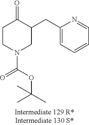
C1(CC2C(=O)CCN(C(=O)OC(C)(C)C)C2)=CC=CC=N1
